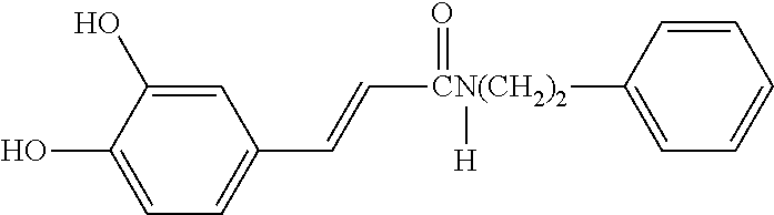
C1=C(O)C(O)=CC(C=C[CN(CH2)2](=O)([H])C2=CC=CC=C2)=C1
